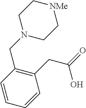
C1(CC(=O)O)=C(CN2CC[NMe]CC2)C=CC=C1
